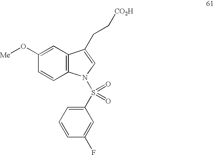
C1(O[Me])=CC2=C(C=C1)N(S(=O)(C1=CC=CC(F)=C1)=O)C=C2CC[CO2H]
